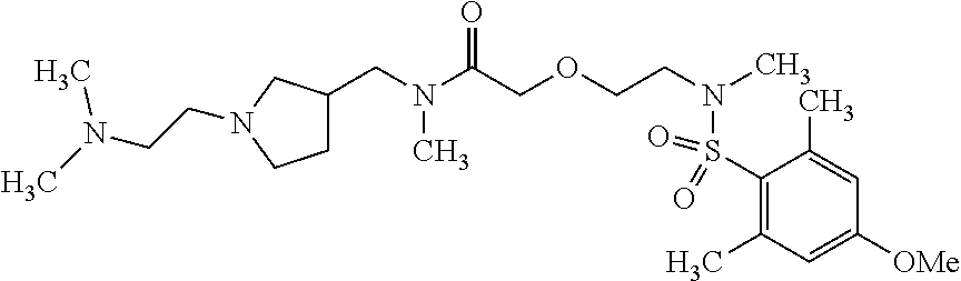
C(N(C(COCCN(S(C1=C(C)C=C([OMe])C=C1C)(=O)=O)C)=O)C)C1CCN(CCN(C)C)C1
